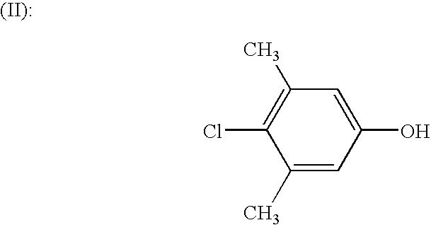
C1(C)=CC(O)=CC(C)=C1Cl.[(II):]
